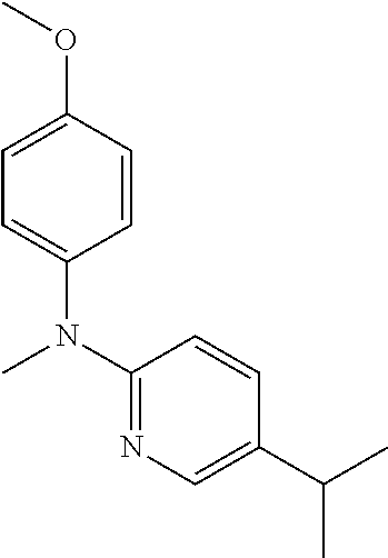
C1=C(OC)C=CC(N(C2=NC=C(C(C)C)C=C2)C)=C1
